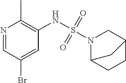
N1=CC(Br)=CC(NS(=O)(=O)N2C3CCC(C2)C3)=C1C
